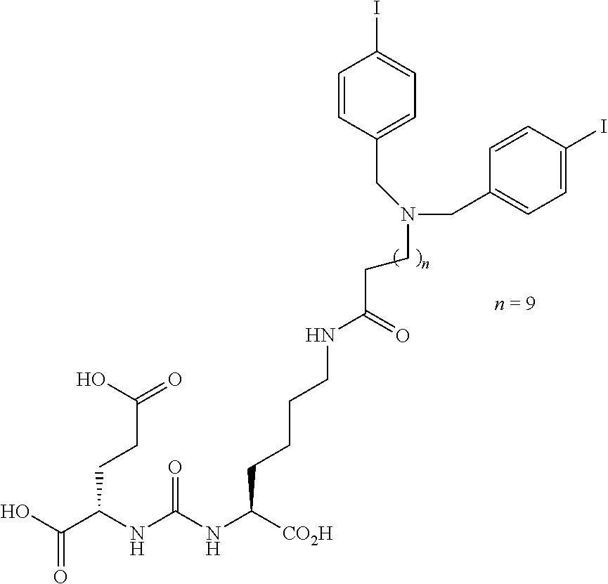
N(CCC(NCCCCC(NC([N H]C(C(O)=O)CCC(=O)O)=O)[CO2H])=O)(CC1=CC=C(I)C=C1)CC1=CC=C(I)C=C1
